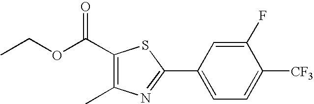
C(OCC)(C1=C(C)N=C(C2=CC=C([CF3])C(F)=C2)S1)=O
